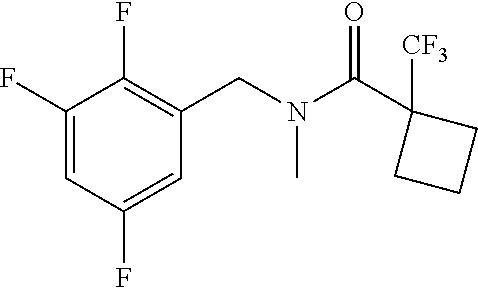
C1(F)=CC(F)=CC(CN(C(C2([CF3])CCC2)=O)C)=C1F
